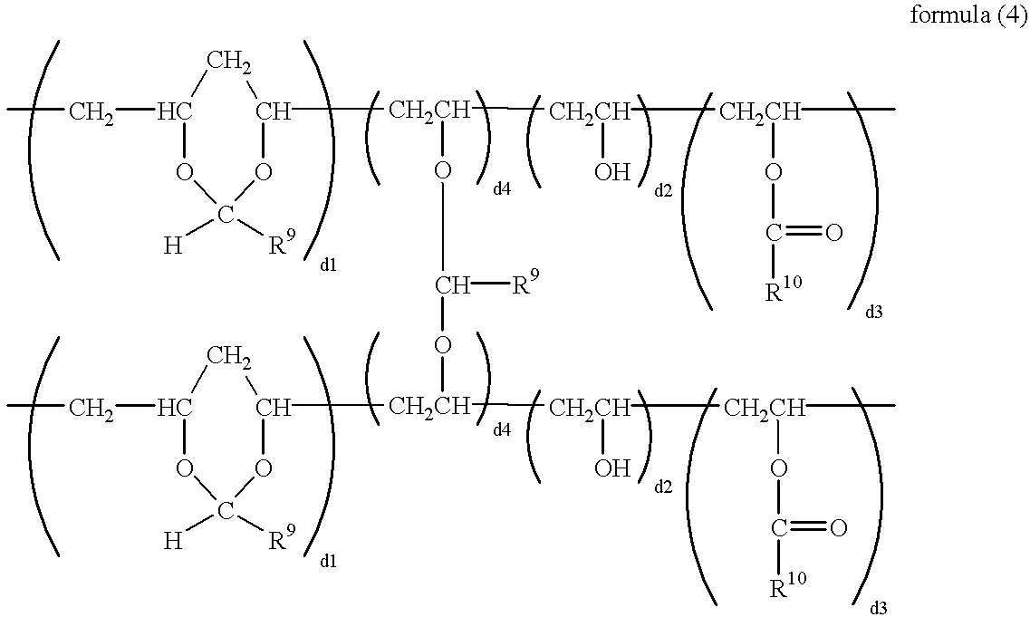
C(C1OC([H])([R9])OC([CH2CH]([CH2CH](O)[CH2CH](OC([R10])=O)C)OC(O[CH2CH](C2CC(CC)OC([H])([R9])O2)[CH2CH](O)[CH2CH](OC([R10])=O)C)[R9])C1)C
